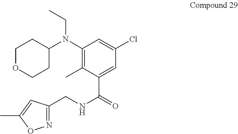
C1OCCC(N(C2=C(C)C(C(=O)NCC3=NOC(C)=C3)=CC(Cl)=C2)CC)C1
